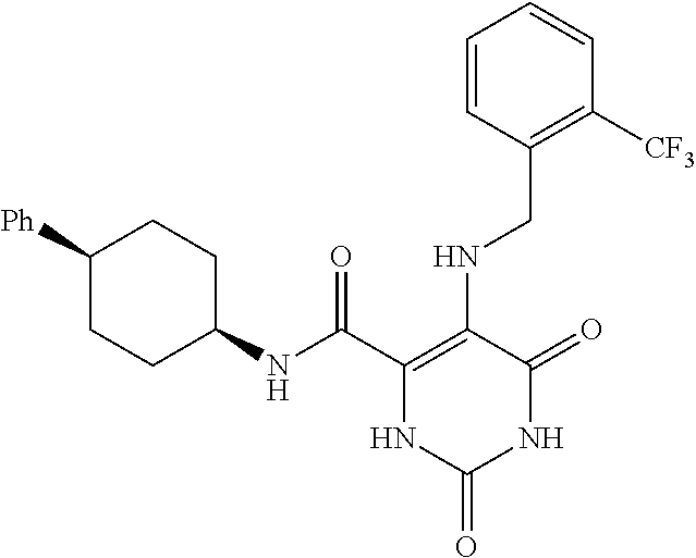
C(C1=C(NCC2=C([CF3])C=CC=C2)C(=O)NC(=O)N1)(=O)NC1CCC([Ph])CC1
